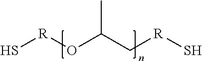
S[R]OC(C[R]S)C
